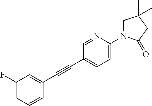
C1=C(F)C=C(C#CC2=CC=C(N3CC(C)(C)CC3=O)N=C2)C=C1
